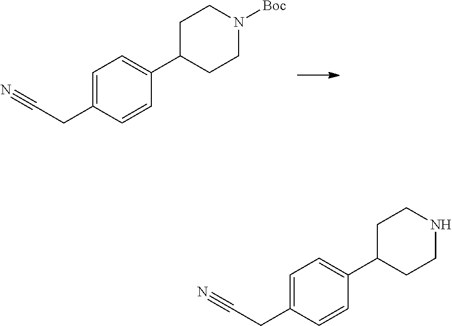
C1=C(CC#N)C=CC(C2CCN([Boc])CC2)=C1.C1=C(CC#N)C=CC(C2CCNCC2)=C1
